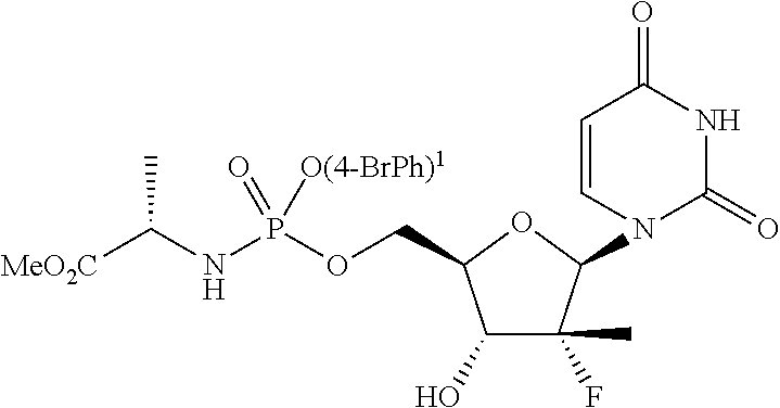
C1(O)C(F)(C)C(N2C=CC(=O)NC2=O)OC1COP(NC([MeO2C])C)(=O)[O(4-BrPh)1]
